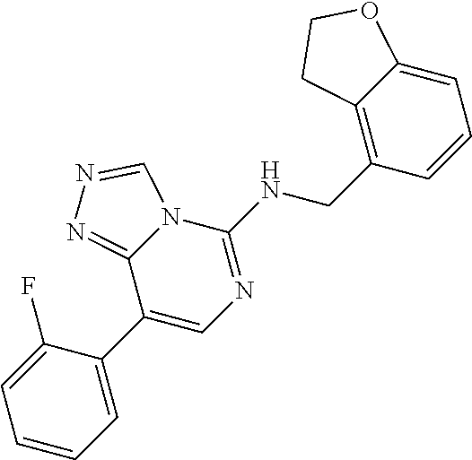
C1(C2=CN=C(NCC3=C4C(=CC=C3)OCC4)N3C2=NN=C3)=CC=CC=C1F
